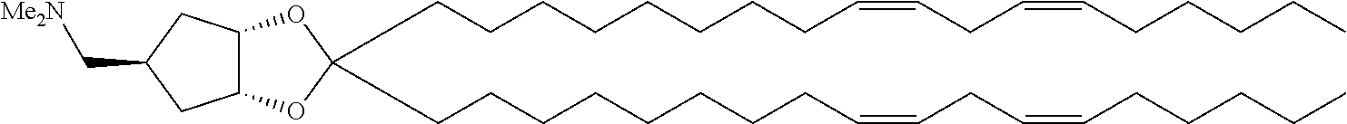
C(CCCCCCCC=CCC=CCCCCC)C1(CCCCCCCCC=CCC=CCCCCC)OC2C(O1)CC(C[Me2N])C2
